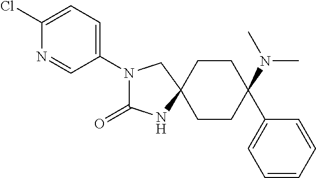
C1CC(N(C)C)(C2=CC=CC=C2)CCC12CN(C1=CC=C(Cl)N=C1)C(=O)N2
